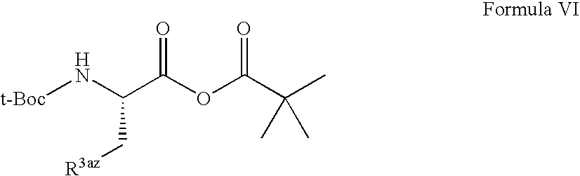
[t-Boc]NC(C(OC(C(C)(C)C)=O)=O)C[R3az]
